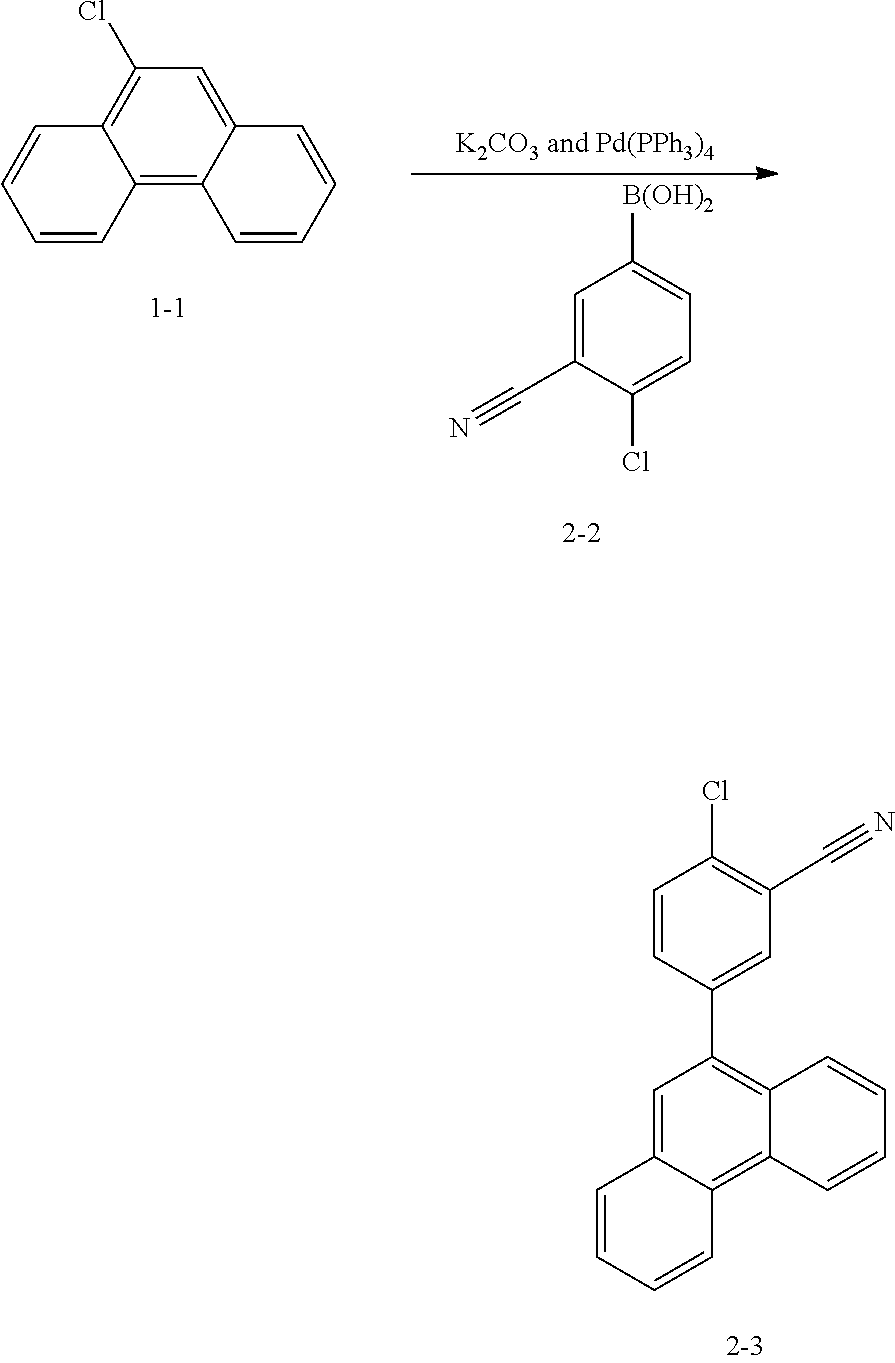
C12=C3C(=CC(Cl)=C1C=CC=C2)C=CC=C3.C1=C(C#N)C(Cl)=CC=C1[B(OH)2].C12=C3C=CC=CC3=CC(C3=CC(C#N)=C(Cl)C=C3)=C1C=CC=C2
